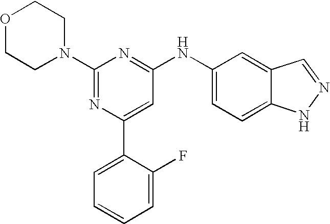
C1(N2CCOCC2)=NC(C2=CC=CC=C2F)=CC(NC2=CC=C3C(=C2)C=NN3)=N1
